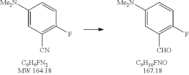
C1([Me2N])=CC([CN])=C(F)C=C1.C1([Me2N])=CC([CHO])=C(F)C=C1
